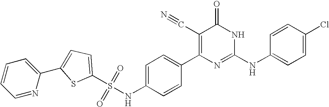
C1=CC(C2=C(C#N)C(=O)NC(NC3=CC=C(Cl)C=C3)=N2)=CC=C1NS(=O)(=O)C1=CC=C(C2=CC=CC=N2)S1
